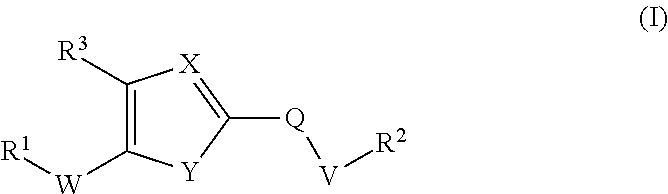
C1([R3])=C([W][R1])[Y]C([Q][V][R2])=[X]1
